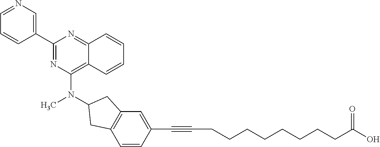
C1(C2=CN=CC=C2)=NC(N(C2CC3=C(C=CC(C#CCCCCCCCCC(O)=O)=C3)C2)C)=C2C(=N1)C=CC=C2
